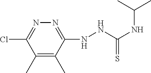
C1(NNC(NC(C)C)=S)=NN=C(Cl)C(C)=C1C
